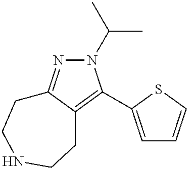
N1(C(C)C)N=C2C(=C1C1=CC=CS1)CCNCC2
